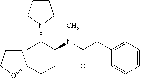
C1(CC(=O)N(C2C(N3CCCC3)CC3(CC2)CCCO3)C)=CC=CC=C1
